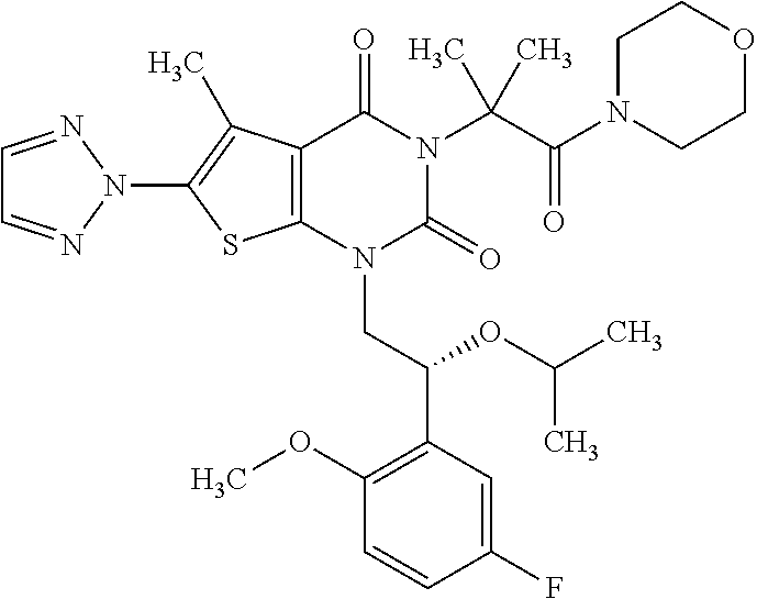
C12=C(C(C)=C(N3N=CC=N3)S1)C(=O)N(C(C(=O)N1CCOCC1)(C)C)C(=O)N2CC(C1=C(OC)C=CC(F)=C1)OC(C)C
